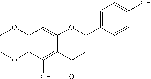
C1=C(C2=CC=C(O)C=C2)OC2=CC(OC)=C(OC)C(O)=C2C1=O
